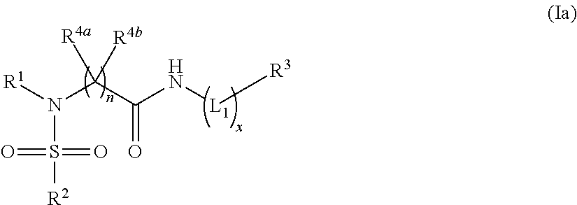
N(C(C(N[L1][R3])=O)([R4b])[R4a])([R1])S([R2])(=O)=O
